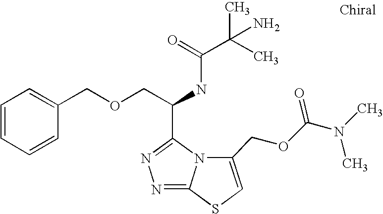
C1=CC=CC(COCC(NC(C(C)(C)N)=O)C2=NN=C3N2C(COC(=O)N(C)C)=CS3)=C1
